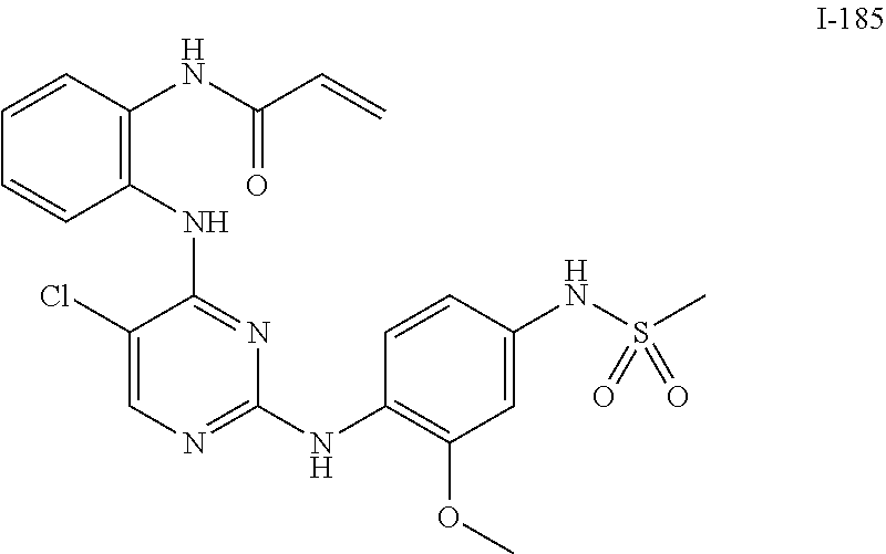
C1=CC(NC(=O)C=C)=C(NC2=NC(NC3=C(OC)C=C(NS(C)(=O)=O)C=C3)=NC=C2Cl)C=C1
